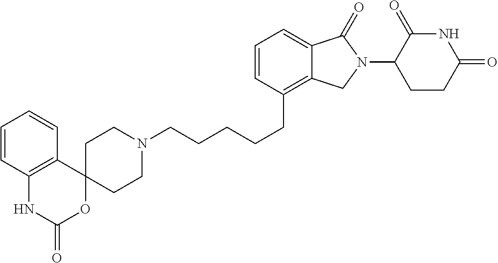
C1N(CCCCCC2=C3C(=CC=C2)C(=O)N(C2C(=O)NC(=O)CC2)C3)CCC2(C1)OC(=O)NC1=C2C=CC=C1
